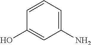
C1(O)=CC(N)=CC=C1
